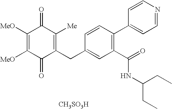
C1(=O)C(CC2=CC(C(NC(CC)CC)=O)=C(C3=CC=NC=C3)C=C2)=C([Me])C(=O)C([MeO])=C1[MeO].[CH3SO3H]
